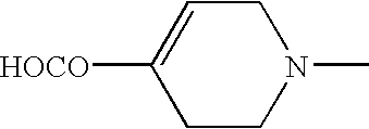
C1CN(C)CC=C1[HOCO]
